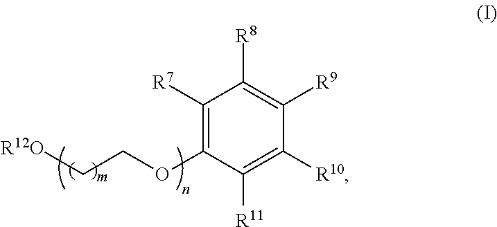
C1([R7])=C(OCC[R12O])C([R11])=C([R10])C([R9])=C1[R8]
